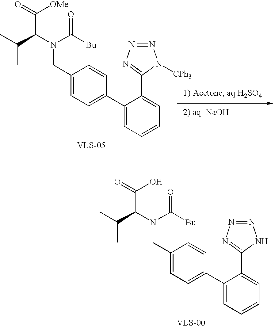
C1=C(C2=CC=C(CN(C(C(=O)[OMe])C(C)C)C([Bu])=O)C=C2)C(C2=NN=NN2[CPh3])=CC=C1.C1=C(C2=CC=C(CN(C(C(=O)O)C(C)C)C([Bu])=O)C=C2)C(C2=NN=NN2)=CC=C1
